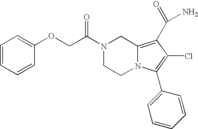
N1(C(COC2=CC=CC=C2)=O)CCN2C(=C(C(N)=O)C(Cl)=C2C2=CC=CC=C2)C1
